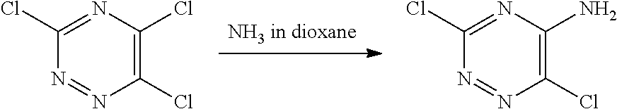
[NH3 in dioxane].N1=NC(Cl)=C(Cl)N=C1Cl.N1=NC(Cl)=C(N)N=C1Cl
